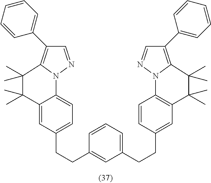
C1(CCC2=CC3=C(C=C2)N2C(=C(C4=CC=CC=C4)C=N2)C(C)(C)C3(C)C)=CC=CC(CCC2=CC=C3C(=C2)C(C)(C)C(C)(C)C2=C(C4=CC=CC=C4)C=NN32)=C1
